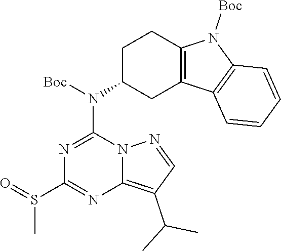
S(=O)(C1=NC2=C(C(C)C)C=NN2C(N(C2CC3=C(CC2)N([Boc])C2=C3C=CC=C2)[Boc])=N1)C
